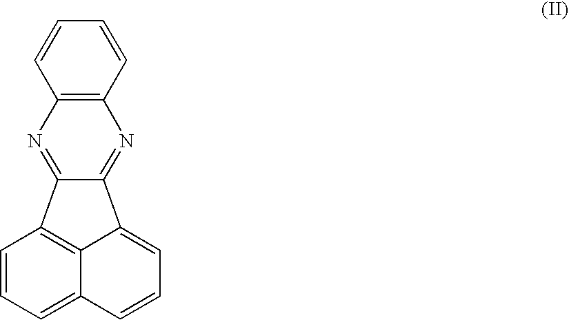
C12=C(C=CC=C1)N=C1C(=N2)C2=C3C(=CC=C2)C=CC=C13
